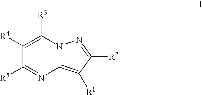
C1([R4])=C([R3])N2C(=C([R1])C([R2])=N2)N=C1[R5]
